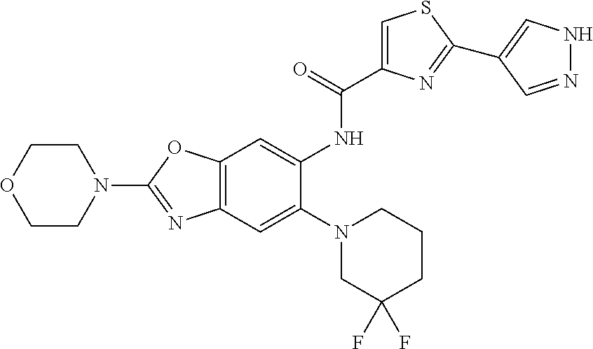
C12=C(C=C(N3CC(F)(F)CCC3)C(NC(C3=CSC(C4=CNN=C4)=N3)=O)=C1)N=C(N1CCOCC1)O2
